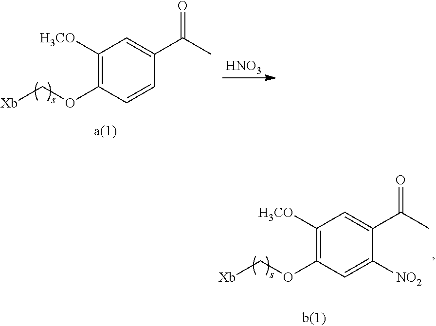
C1([H3CO])=C(OC[Xb])C=C([NO2])C(C(C)=O)=C1.C1([H3CO])=C(OC[Xb])C=CC(C(C)=O)=C1.[HNO3]
